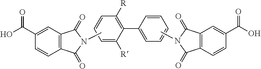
C1(C(O)=O)=CC2=C(C=C1)C(=O)N(C)C2=O.C1(C(O)=O)=CC2=C(C=C1)C(=O)N(C)C2=O.C1([R])=C(C2=CC=CC=C2)C([R])=CC=C1
